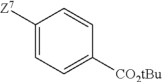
C1([Z7])=CC=C([CO2tBu])C=C1
